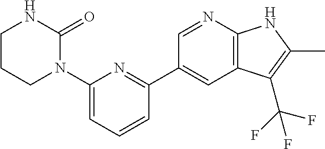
C12=C(N=CC(C3=NC(N4C(=O)NCCC4)=CC=C3)=C1)NC(C)=C2C(F)(F)F
